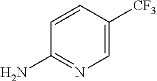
C1=CC([CF3])=CN=C1N
